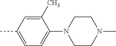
C1=C(C)C=C(C)C(N2CCN(C)CC2)=C1
